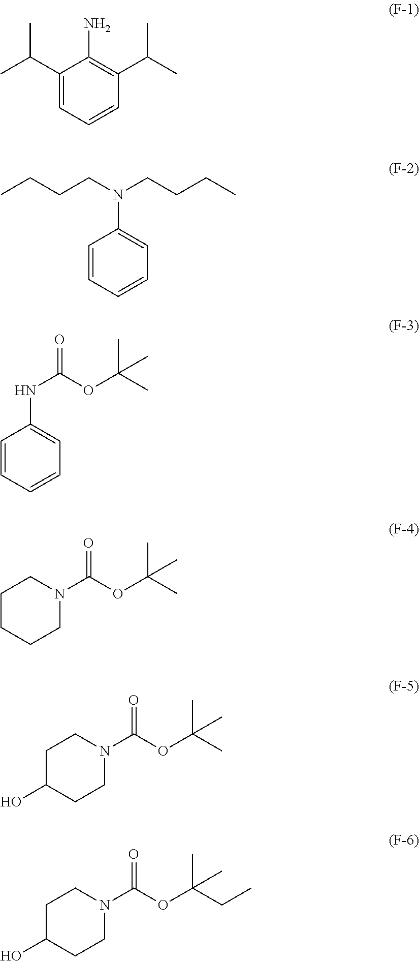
C1(C(C)C)=CC=CC(C(C)C)=C1N.C1=CC=CC=C1N(CCCC)CCCC.C1=CC=CC=C1NC(OC(C)(C)C)=O.C1CCCN(C(OC(C)(C)C)=O)C1.C1C(O)CCN(C(OC(C)(C)C)=O)C1.C1C(O)CCN(C(OC(CC)(C)C)=O)C1
